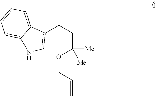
C(OCC=C)(CCC1=CNC2=CC=CC=C12)([Me])[Me]
